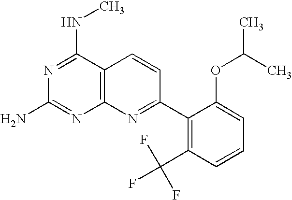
N1=C(NC)C2=C(N=C1N)N=C(C1=C(C(F)(F)F)C=CC=C1OC(C)C)C=C2
